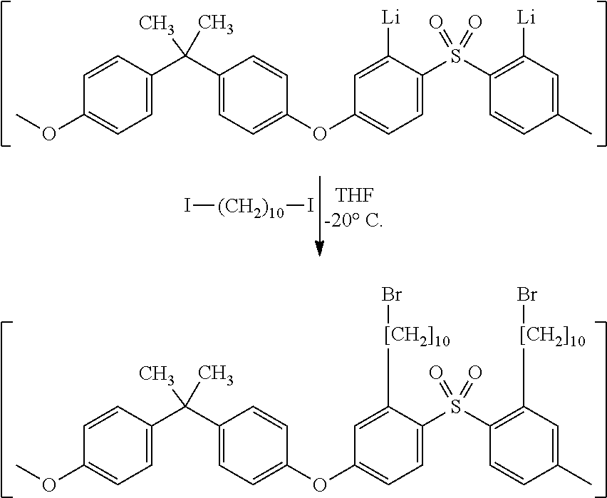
C1=CC(C(C2=CC=C(OC3=CC=C(S(C4=C([Li])C=C(C)C=C4)(=O)=O)C([Li])=C3)C=C2)(C)C)=CC=C1OC.I[(CH2)10]I.C1=CC(C(C2=CC=C(OC3=CC=C(S(C4=C([[CH2]10]Br)C=C(C)C=C4)(=O)=O)C([[CH2]10]Br)=C3)C=C2)(C)C)=CC=C1OC
